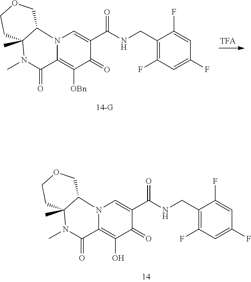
N1(C)C(=O)C2=C(O)C(=O)C(C(NCC3=C(F)C=C(F)C=C3F)=O)=CN2C2C1(C)CCOC2.N1(C)C(=O)C2=C([OBn])C(=O)C(C(NCC3=C(F)C=C(F)C=C3F)=O)=CN2C2C1(C)CCOC2
